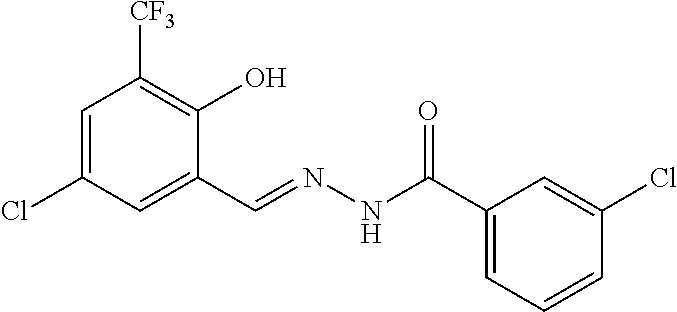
C1=C(Cl)C=C(C=NNC(C2=CC=CC(Cl)=C2)=O)C(O)=C1[CF3]
